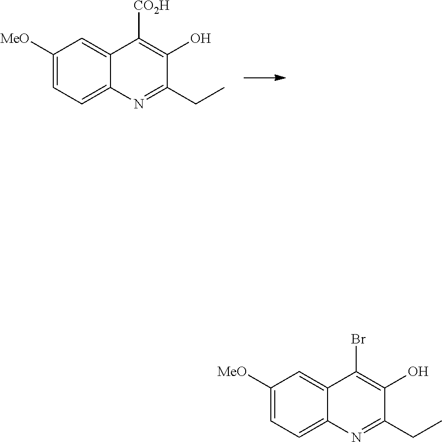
C1([MeO])=CC=C2C(=C1)C([CO2H])=C(O)C(CC)=N2.C1([MeO])=CC=C2C(=C1)C(Br)=C(O)C(CC)=N2
